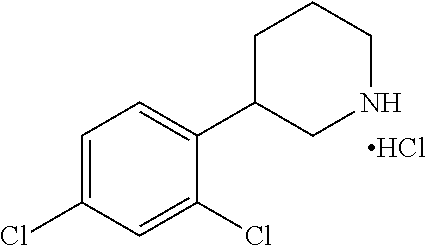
C1=C(Cl)C=C(Cl)C(C2CNCCC2)=C1.Cl
